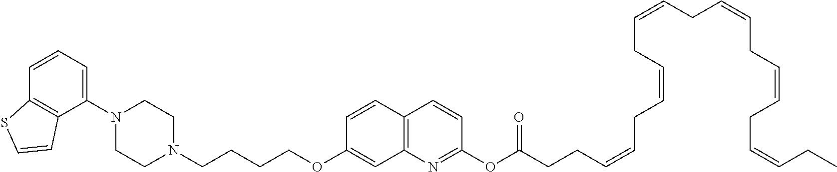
C1=CC2=C(C(N3CCN(CCCCOC4=CC5=C(C=C4)C=CC(OC(CCC=CCC=CCC=CCC=CCC=CCC=CCC)=O)=N5)CC3)=C1)C=CS2
